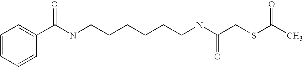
C1=CC=CC(C(NCCCCCCNC(CSC(C)=O)=O)=O)=C1
